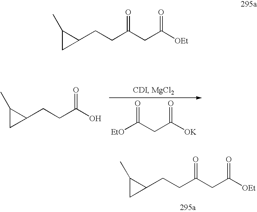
[EtO]C(CC([OK])=O)=O.C(CCC1C(C)C1)(O)=O.[OEt]C(CC(CCC1C(C)C1)=O)=O.[OEt]C(CC(CCC1C(C)C1)=O)=O
